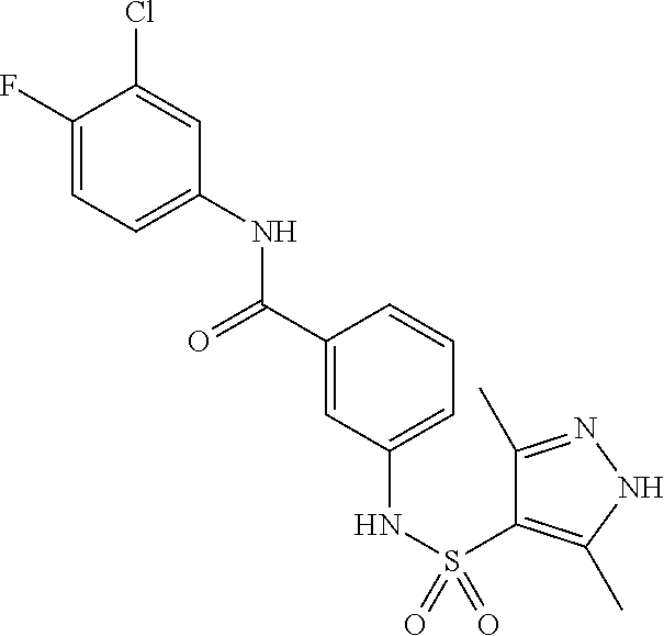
C1(F)=CC=C(NC(C2=CC(NS(=O)(=O)C3=C(C)NN=C3C)=CC=C2)=O)C=C1Cl
